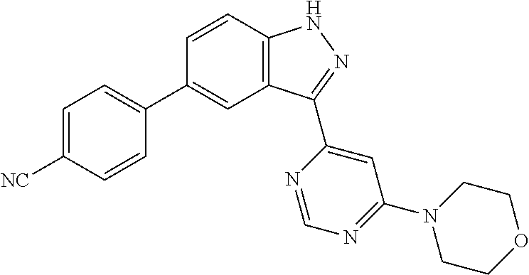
C1=CC2=C(C=C1C1=CC=C([NC])C=C1)C(C1=CC(N3CCOCC3)=NC=N1)=NN2
